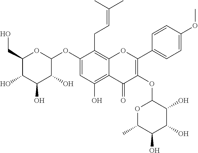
C1(OC2OC(CO)C(O)C(O)C2O)=CC(O)=C2C(=C1CC=C(C)C)OC(C1=CC=C(OC)C=C1)=C(OC1OC(C)C(O)C(O)C1O)C2=O
